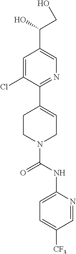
C1=C(Cl)C(C2=CCN(C(NC3=CC=C([CF3])C=N3)=O)CC2)=NC=C1C(CO)O
